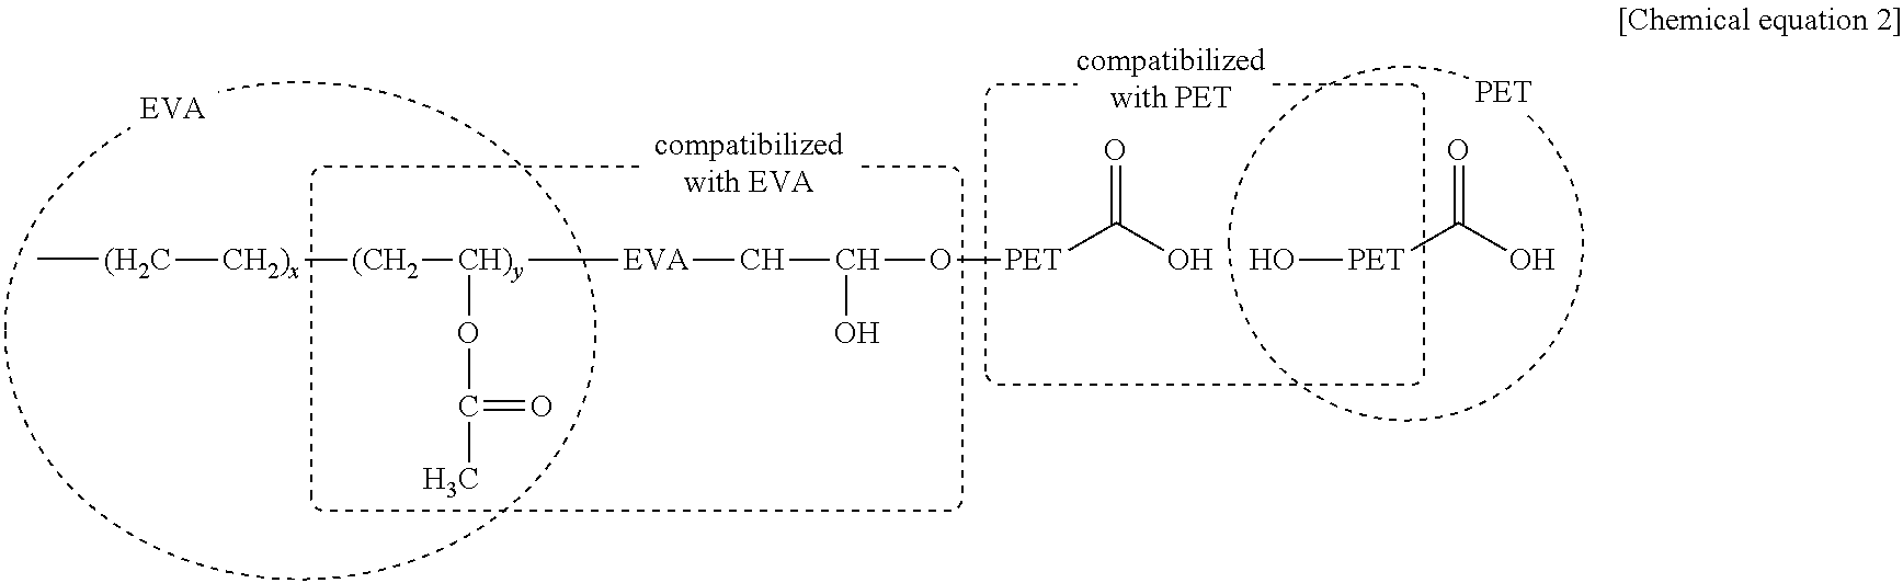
C[(H2C][CH2)x][(CH2][CH)y]([EVA]CC(O[PET]C(O)=O)O)OC(=O)C.O[PET]C(O)=O
